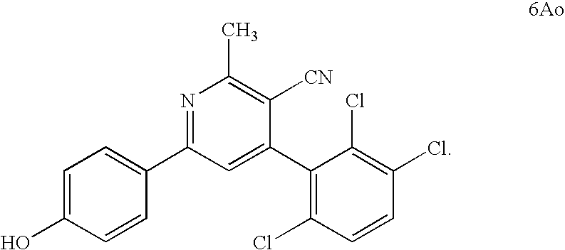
C1=C(O)C=CC(C2=NC(C)=C([CN])C(C3=C(Cl)C=CC(Cl)=C3Cl)=C2)=C1
